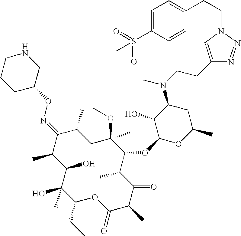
C1(O)C(C)C(=NOC2CNCCC2)C(C)CC(C)(OC)C(OC2OC(C)CC(N(CCC3=CN(CCC4=CC=C(S(=O)(=O)C)C=C4)N=N3)C)C2O)C(C)C(=O)C(C)C(=O)OC(CC)C1(O)C
